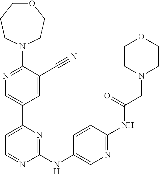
C1(N2CCCOCC2)=NC=C(C2=CC=NC(NC3=CN=C(NC(CN4CCOCC4)=O)C=C3)=N2)C=C1C#N
